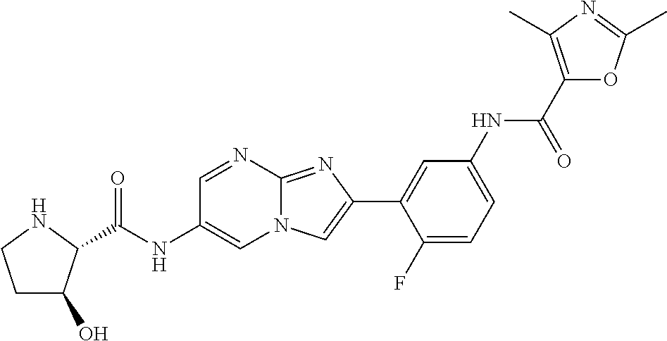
C1=NC2=NC(C3=CC(NC(C4=C(C)N=C(C)O4)=O)=CC=C3F)=CN2C=C1NC(=O)C1C(O)CCN1
